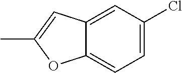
C1=C(Cl)C=C2C(=C1)OC(C)=C2
